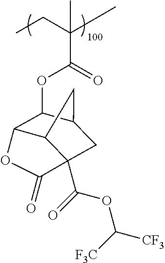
C(C(CC)(C)C)(=O)OC1C2C3C(C(=O)OC([CF3])[F3C])(CC1C3)C(=O)O2
